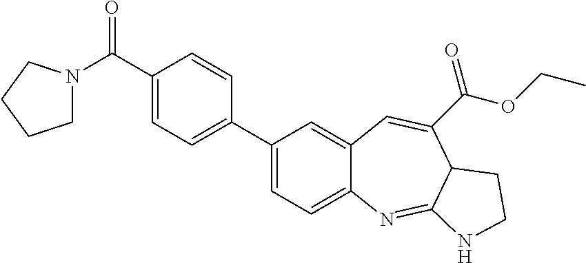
C1(C(=O)N2CCCC2)=CC=C(C2=CC=C3C(=C2)C=C(C(OCC)=O)C2C(=N3)NCC2)C=C1
